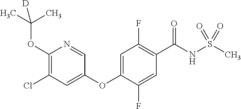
C1(OC(C)(C)[D])=C(Cl)C=C(OC2=CC(F)=C(C(NS(C)(=O)=O)=O)C=C2F)C=N1
